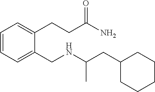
C1=C(CCC(N)=O)C(CNC(CC2CCCCC2)C)=CC=C1
